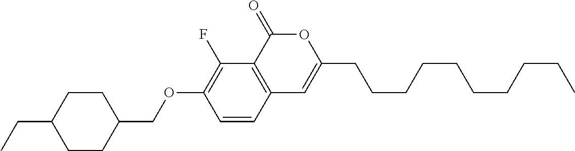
C12=C(C(=O)OC(CCCCCCCCCC)=C1)C(F)=C(OCC1CCC(CC)CC1)C=C2
